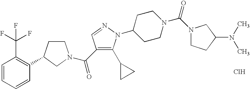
C1CC(C2=C(C(F)(F)F)C=CC=C2)CN1C(=O)C1=C(C2CC2)N(C2CCN(C(=O)N3CCC(N(C)C)C3)CC2)N=C1.Cl
